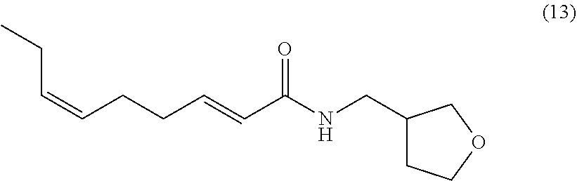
C(=CCCC=CC(NCC1CCOC1)=O)CC
